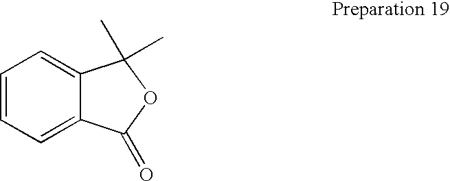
C1=CC=C2C(=C1)C(C)(C)OC2=O
